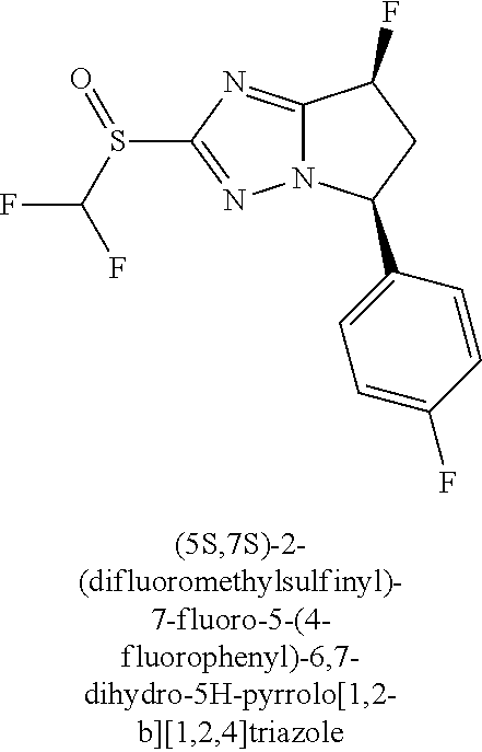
C12=NC(S(C(F)F)=O)=NN1C(C1=CC=C(F)C=C1)CC2F
